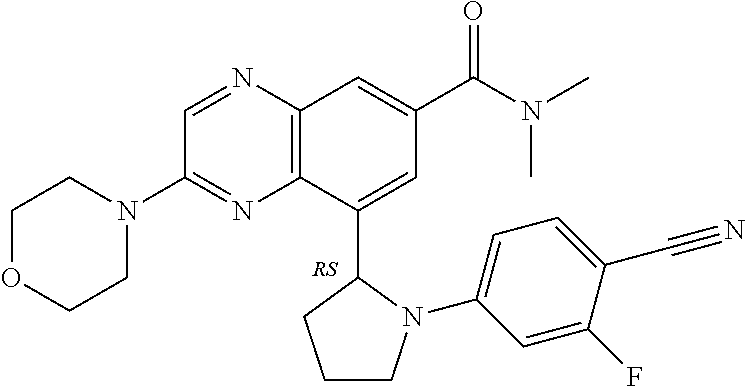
C1CN(C2=CC=C(C#N)C(F)=C2)C(C2=CC(C(N(C)C)=O)=CC3=C2N=C(N2CCOCC2)C=N3)C1
